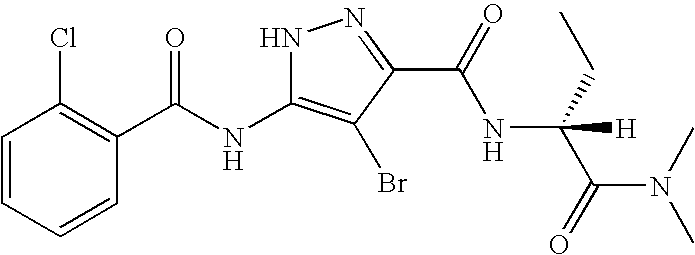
C1=CC=CC(C(NC2=C(Br)C(C(NC(CC)(C(N(C)C)=O)[H])=O)=NN2)=O)=C1Cl
